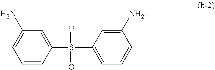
C1=CC(S(C2=CC=CC([NH2])=C2)(=O)=O)=CC(N)=C1
